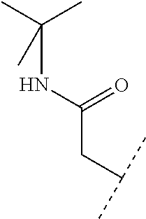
CC(C)(NC(CC(C)C)=O)C
